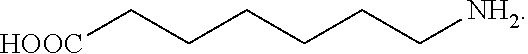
[HOOC]CCCCCC[NH2]
